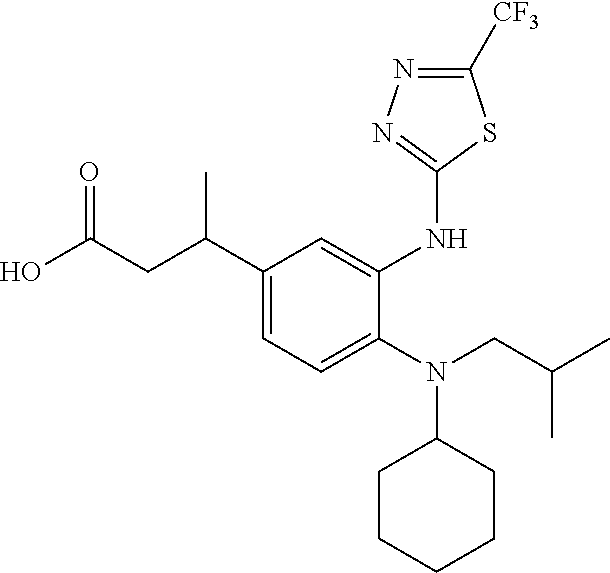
C1(C(CC(O)=O)C)=CC=C(N(CC(C)C)C2CCCCC2)C(NC2=NN=C([CF3])S2)=C1
